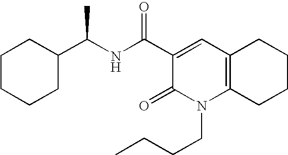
C1(C(NC(C2=CC3=C(N(CCCC)C2=O)CCCC3)=O)C)CCCCC1
